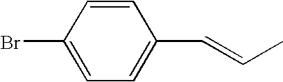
C1=CC(Br)=CC=C1C=CC
